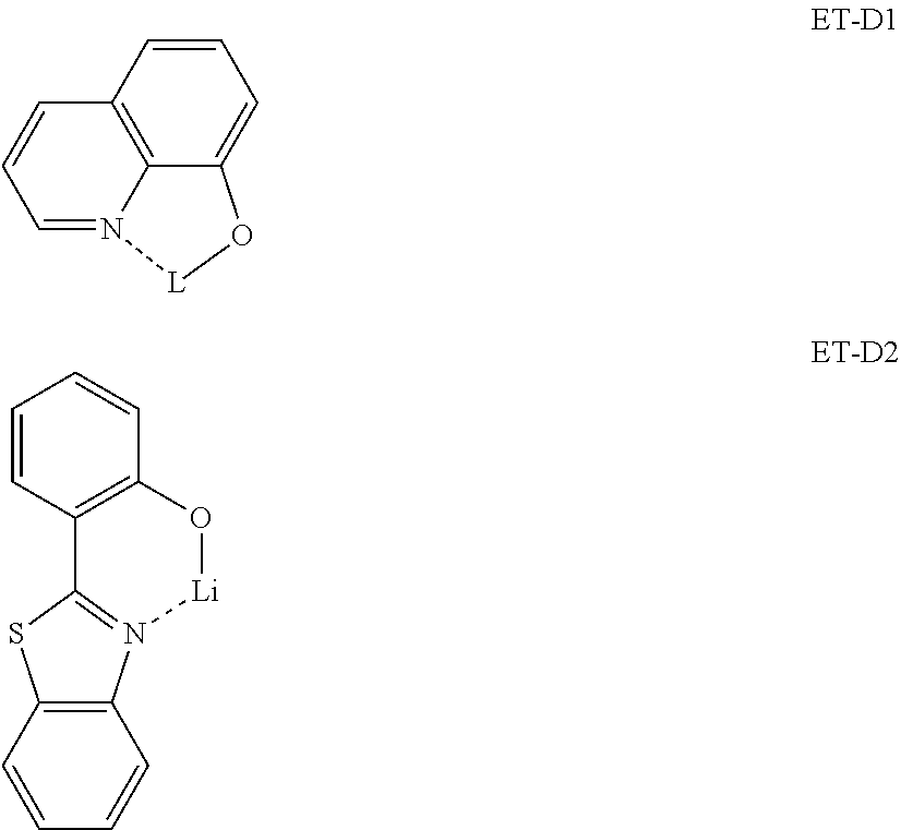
C1=CC2=C3C(=C1)O[L]N3=CC=C2.C12=C(C=CC=C1)SC1=N2[Li]OC2=C1C=CC=C2
